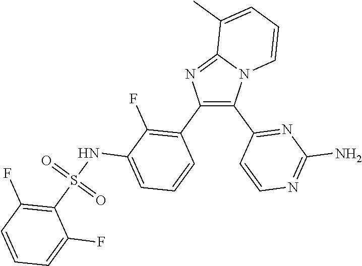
C12=NC(C3=C(F)C(NS(C4=C(F)C=CC=C4F)(=O)=O)=CC=C3)=C(C3=NC(N)=NC=C3)N1C=CC=C2C
